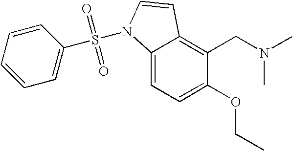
C1(OCC)=CC=C2C(=C1CN(C)C)C=CN2S(=O)(=O)C1=CC=CC=C1
